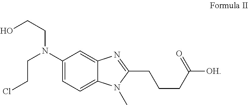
C1(N(CCCl)CCO)=CC=C2C(=C1)N=C(CCCC([OH])=O)N2C
